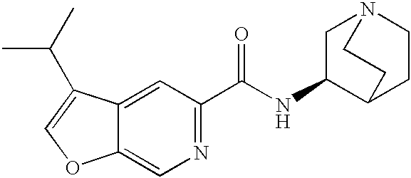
N1=C(C(NC2C3CCN(C2)CC3)=O)C=C2C(=C1)OC=C2C(C)C
